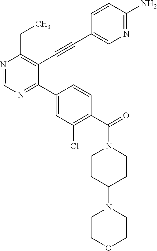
N1=CN=C(C2=CC(Cl)=C(C(=O)N3CCC(N4CCOCC4)CC3)C=C2)C(C#CC2=CN=C(N)C=C2)=C1CC
